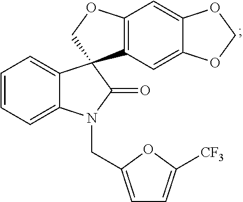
C1=CC=C2C(=C1)C1(C(=O)N2CC2=CC=C([CF3])O2)C2=C(C=C3C(=C2)OCO3)OC1
